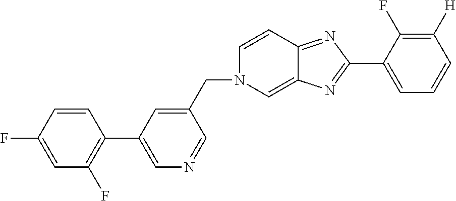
C1(C2=NC3=CN(CC4=CC(C5=C(F)C=C(F)C=C5)=CN=C4)C=CC3=N2)=CC=CC([H])=C1F
